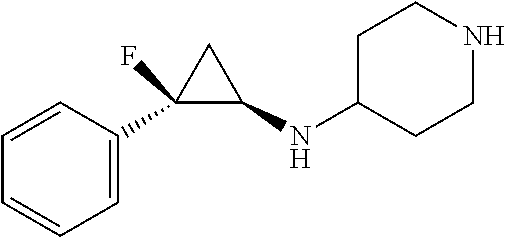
C1=C(C2(F)C(NC3CCNCC3)C2)C=CC=C1
